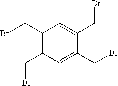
C1(CBr)=C(CBr)C=C(CBr)C(CBr)=C1
